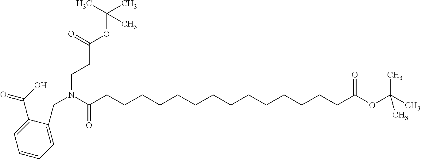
OC(C1=CC=CC=C1CN(C(CCCCCCCCCCCCCCC(OC(C)(C)C)=O)=O)CCC(OC(C)(C)C)=O)=O
